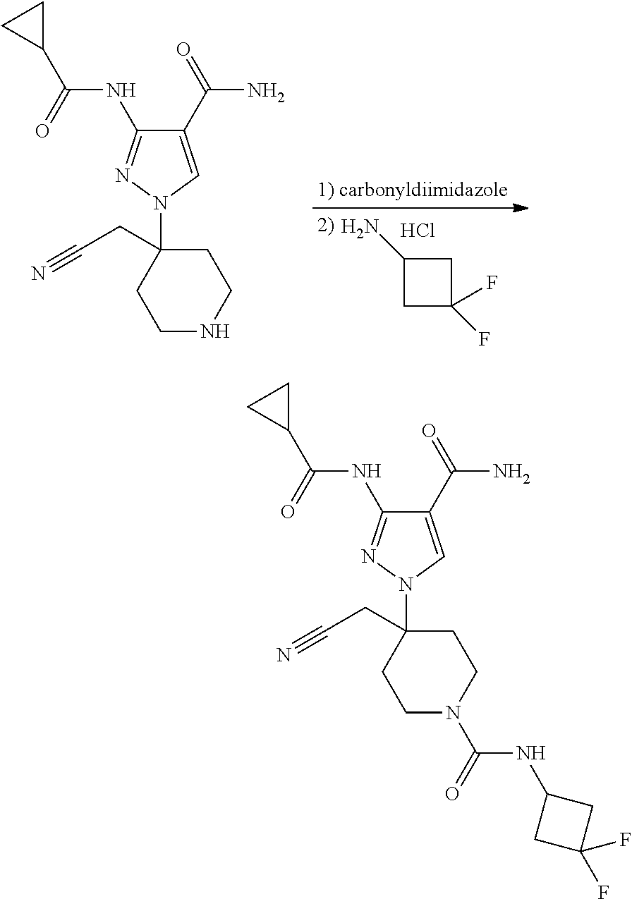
C1(N)CC(F)(F)C1.Cl.C1(C(=O)N)=CN(C2(CC#N)CCNCC2)N=C1NC(C1CC1)=O.C1(C(=O)N)=CN(C2(CC#N)CCN(C(=O)NC3CC(F)(F)C3)CC2)N=C1NC(C1CC1)=O
